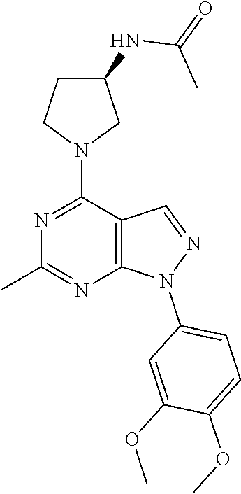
C1C(NC(=O)C)CN(C2=NC(C)=NC3=C2C=NN3C2=CC=C(OC)C(OC)=C2)C1
